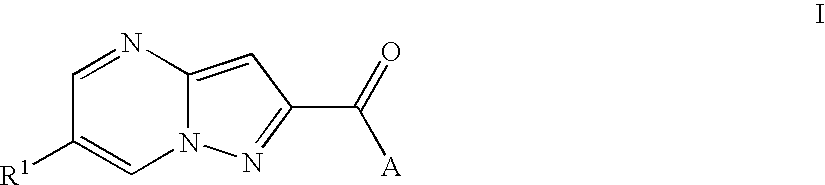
C1=NC2=CC(C(=O)[A])=NN2C=C1[R1]
